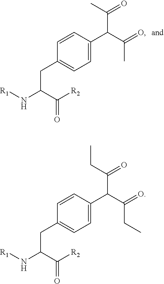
C1(CC(C([R2])=O)N[R1])=CC=C(C(C(=O)C)C(=O)C)C=C1.C1(CC(C([R2])=O)N[R1])=CC=C(C(C(=O)CC)C(=O)CC)C=C1
